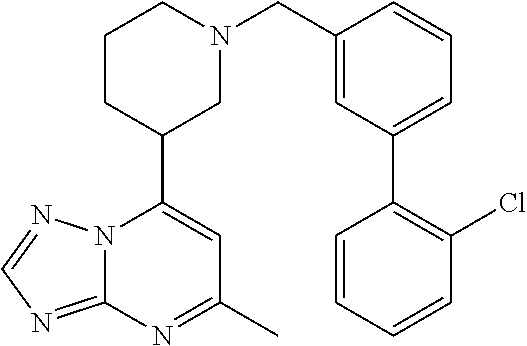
N12C(=NC=N1)N=C(C)C=C2C1CN(CC2=CC(C3=C(Cl)C=CC=C3)=CC=C2)CCC1
